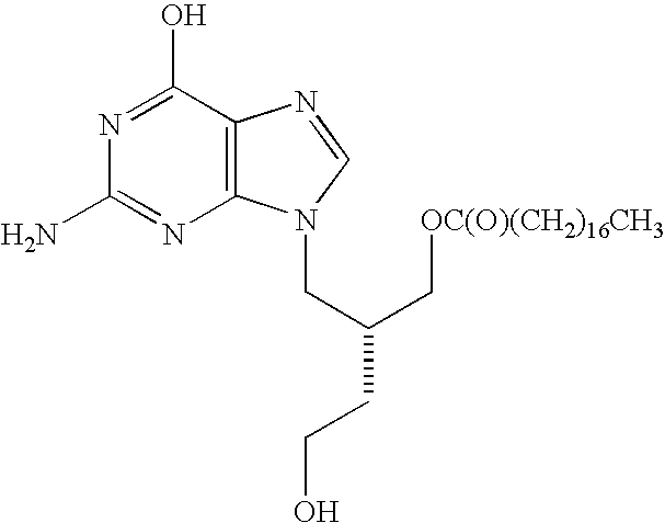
C12=C(C(O)=NC(N)=N1)N=CN2CC(CCO)C[OC(O)(CH2)16CH3]
